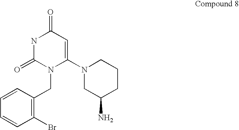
N1C(=O)N(CC2=C(Br)C=CC=C2)C(N2CC(N)CCC2)=CC1=O
